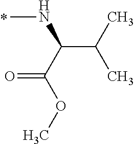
N(C)C(C(C)C)C(OC)=O
